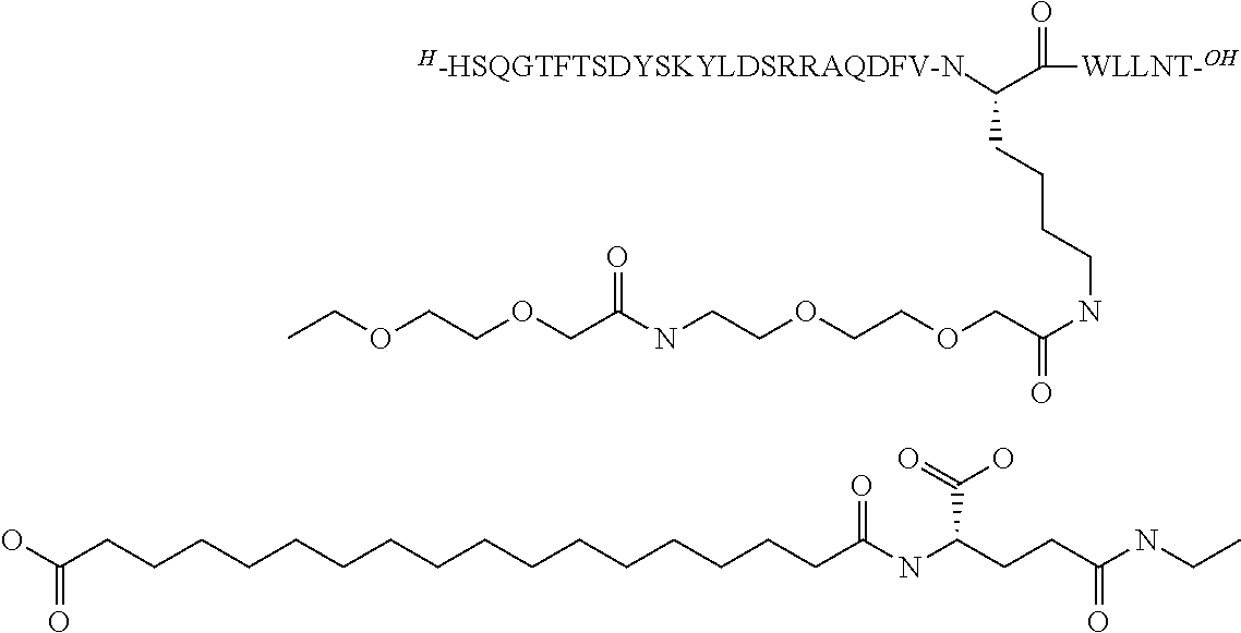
C(CCCCC(O)=O)CCCCCCCCCCCC(NC(CCC(NCC)=O)C(=O)O)=O.[H-HSQGTFTSDYSKYLDSRRAQDFV-N]C(C(=O)[WLLNT-OH])CCCCNC(COCCOCCNC(COCCOCC)=O)=O
